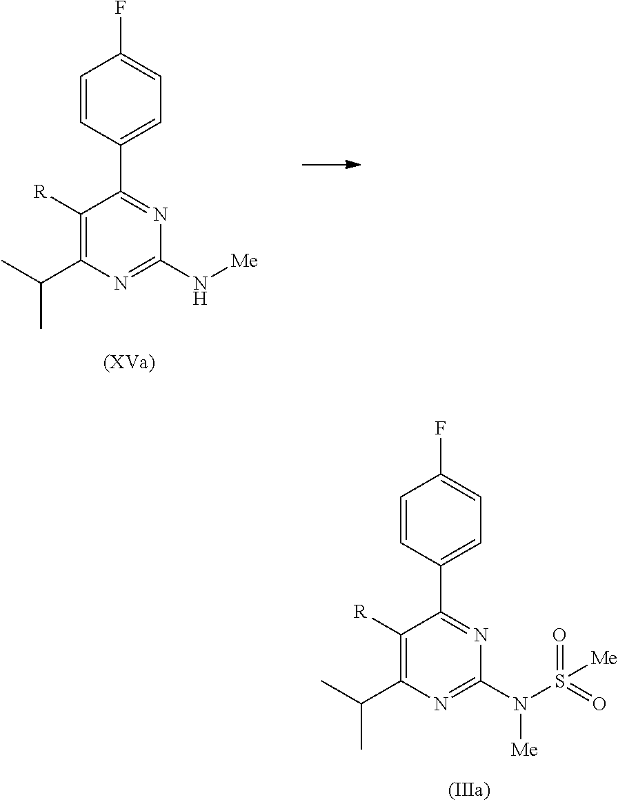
C1=CC(C2=NC(N[Me])=NC(C(C)C)=C2[R])=CC=C1F.C1=CC(C2=NC(N(S([Me])(=O)=O)[Me])=NC(C(C)C)=C2[R])=CC=C1F
